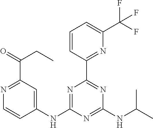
C1(NC2=CC(C(=O)CC)=NC=C2)=NC(C2=NC(C(F)(F)F)=CC=C2)=NC(NC(C)C)=N1
